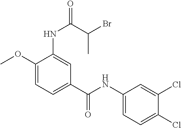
C1(OC)=CC=C(C(NC2=CC=C(Cl)C(Cl)=C2)=O)C=C1NC(C(Br)C)=O
